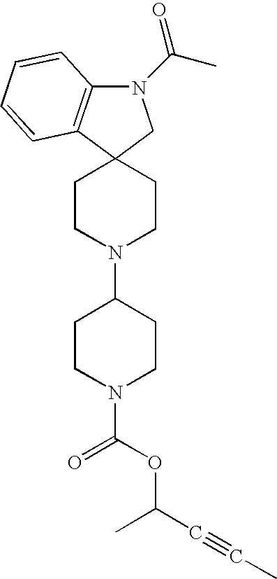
N1(C(C)=O)C2=C(C3(C1)CCN(C1CCN(C(OC(C#CC)C)=O)CC1)CC3)C=CC=C2
